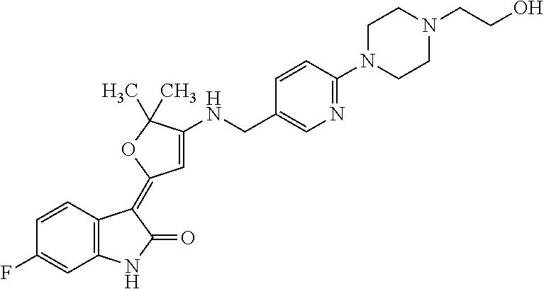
N(C1=CC(=C2C3=C(C=C(F)C=C3)NC2=O)OC1(C)C)CC1=CN=C(N2CCN(CCO)CC2)C=C1
